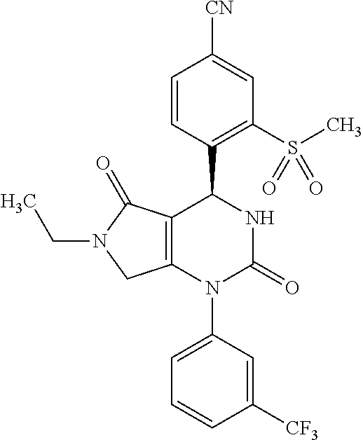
C12=C(N(C3=CC=CC([CF3])=C3)C(=O)NC1C1=C(S(C)(=O)=O)C=C([CN])C=C1)CN(CC)C2=O
